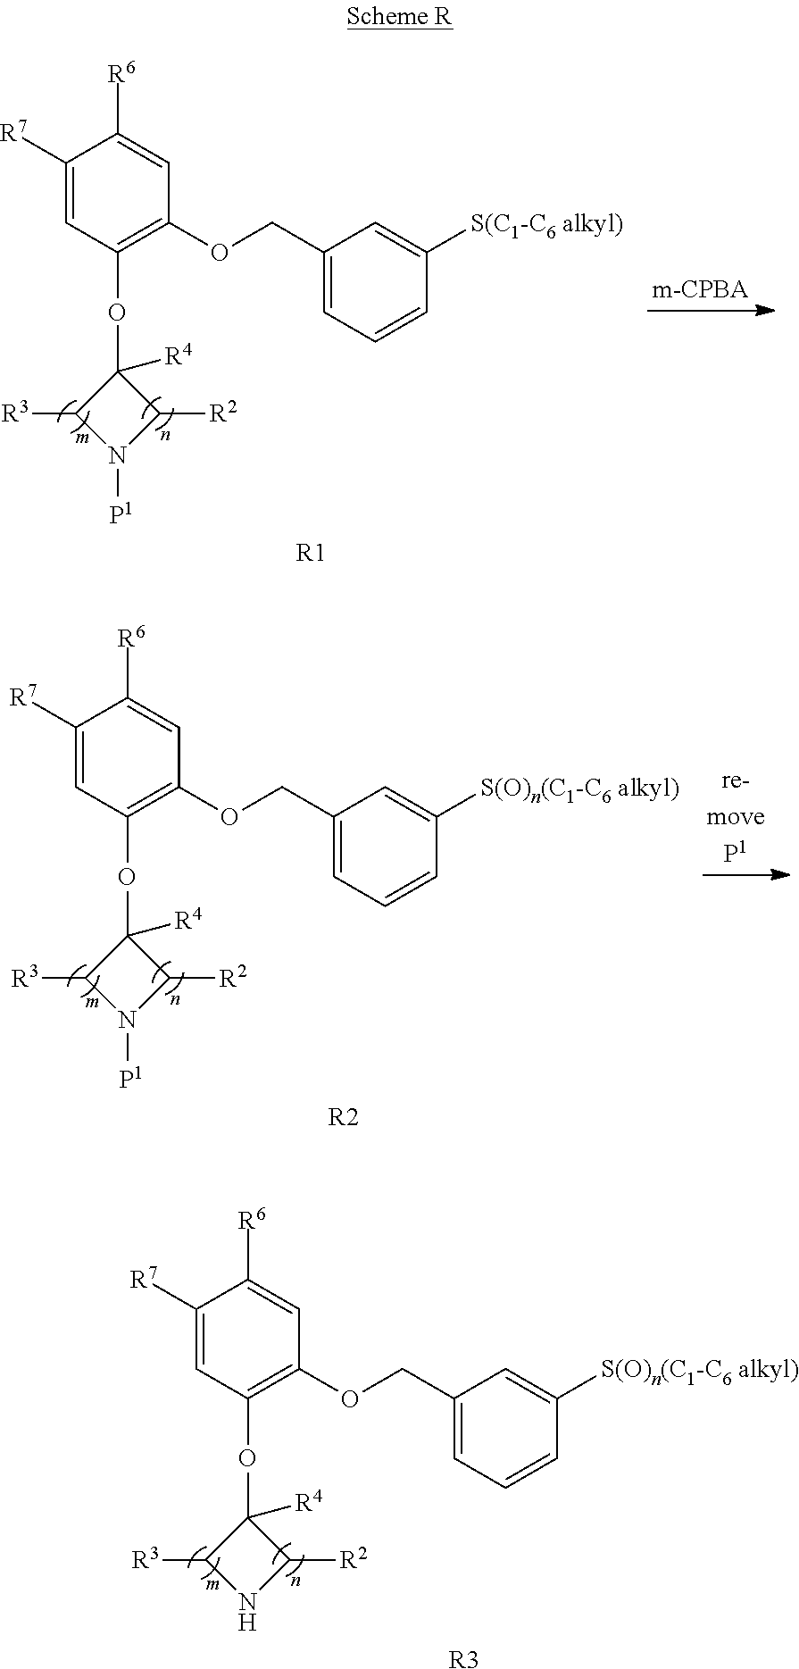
C1([R7])=CC(OC2([R4])C([R3])N([P1])C2[R2])=C(OCC2=CC=CC([S(C1-C6 alkyl)])=C2)C=C1[R6].[R1].C1([R7])=CC(OC2([R4])C([R3])N([P1])C2[R2])=C(OCC2=CC=CC([S(O)n(C1-C6 alkyl)])=C2)C=C1[R6].[R2].C1([R7])=CC(OC2([R4])C([R3])NC2[R2])=C(OCC2=CC=CC([S(O)n(C1-C6 alkyl)])=C2)C=C1[R6].[R3]
